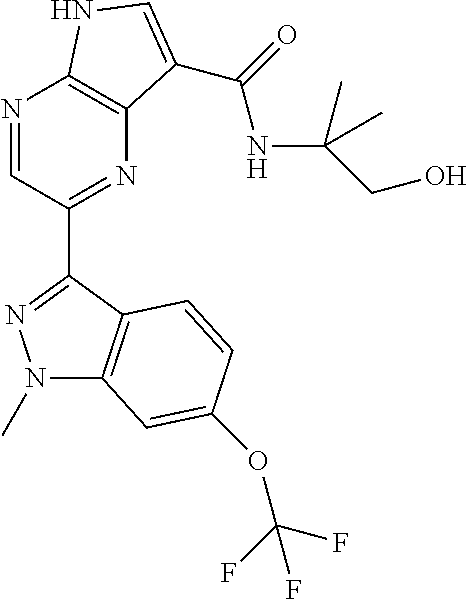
N1=CC(C2=NN(C)C3=C2C=CC(OC(F)(F)F)=C3)=NC2=C1NC=C2C(=O)NC(CO)(C)C
